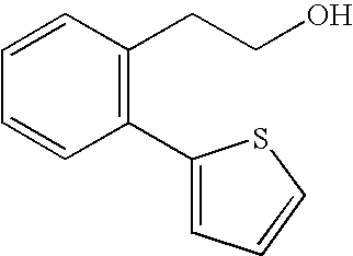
C1(C2=C(CCO)C=CC=C2)=CC=CS1
